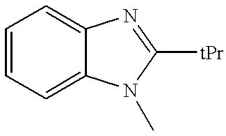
C1=CC=C2C(=C1)N=C([tPr])N2C
